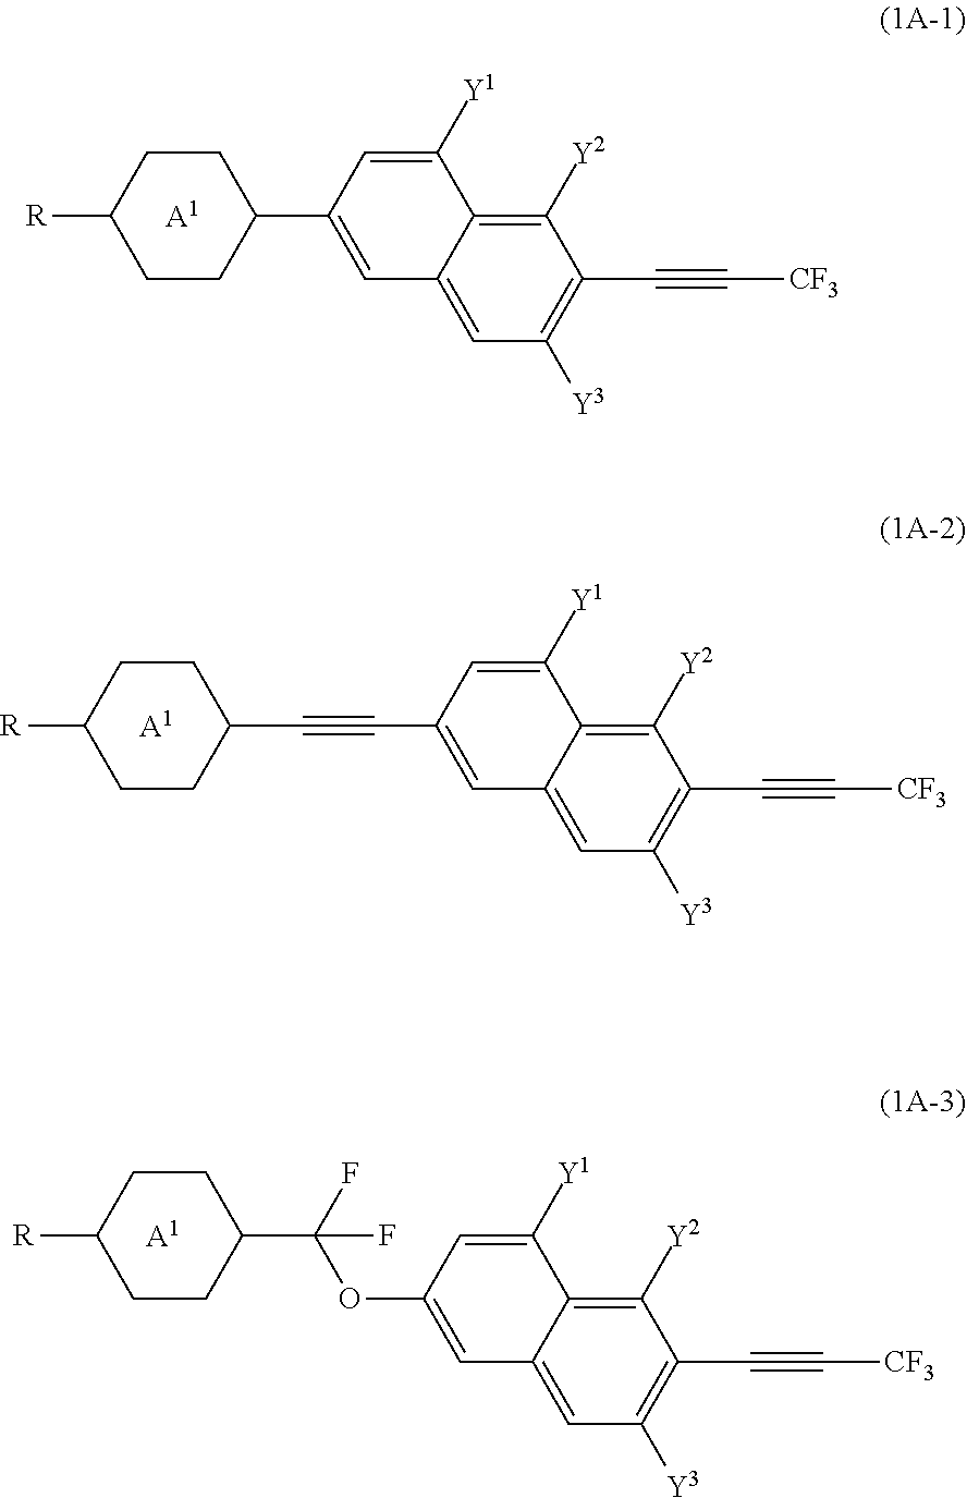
[A1].C1CC([R])CCC1C1=CC2=CC([Y3])=C(C#C[CF3])C([Y2])=C2C([Y1])=C1.[A1].C1CC([R])CCC1C#CC1=CC2=CC([Y3])=C(C#C[CF3])C([Y2])=C2C([Y1])=C1.[A1].C1CC([R])CCC1C(F)(OC1=CC2=CC([Y3])=C(C#C[CF3])C([Y2])=C2C([Y1])=C1)F
